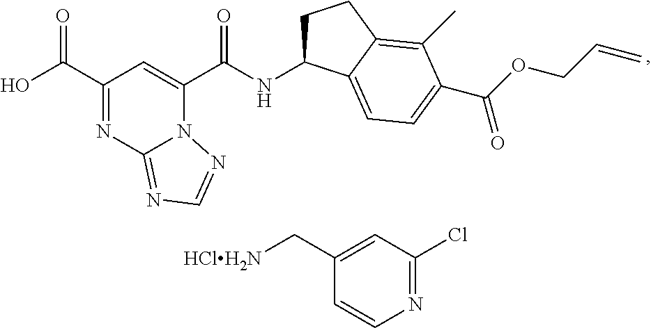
C1(C(O)=O)=NC2=NC=NN2C(C(NC2CCC3=C(C)C(C(OCC=C)=O)=CC=C23)=O)=C1.C1(C[HClH2N])=CC(Cl)=NC=C1
